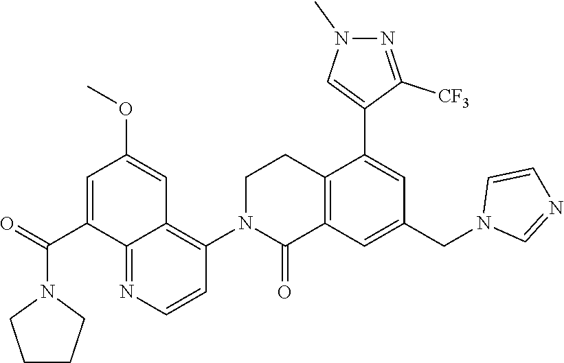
C1N(C2=C3C(=NC=C2)C(C(N2CCCC2)=O)=CC(OC)=C3)C(=O)C2=C(C1)C(C1=CN(C)N=C1[CF3])=CC(CN1C=NC=C1)=C2
